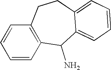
C1=CC2=C(C=C1)CCC1=CC=CC=C1C2N
